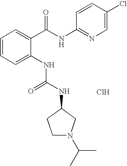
C1=CC=C(NC(NC2CCN(C(C)C)C2)=O)C(C(NC2=NC=C(Cl)C=C2)=O)=C1.Cl
